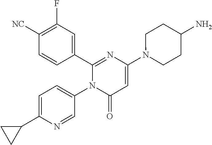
C1(C2=CC(F)=C([CN])C=C2)=NC(N2CCC(N)CC2)=CC(=O)N1C1=CC=C(C2CC2)N=C1
